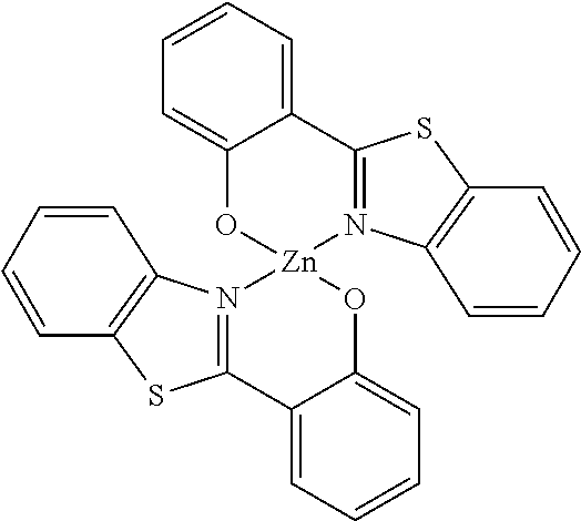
C12=CC=CC=C1O[Zn]1(N3=C2SC2=C3C=CC=C2)N2=C(C3=CC=CC=C3O1)SC1=C2C=CC=C1
